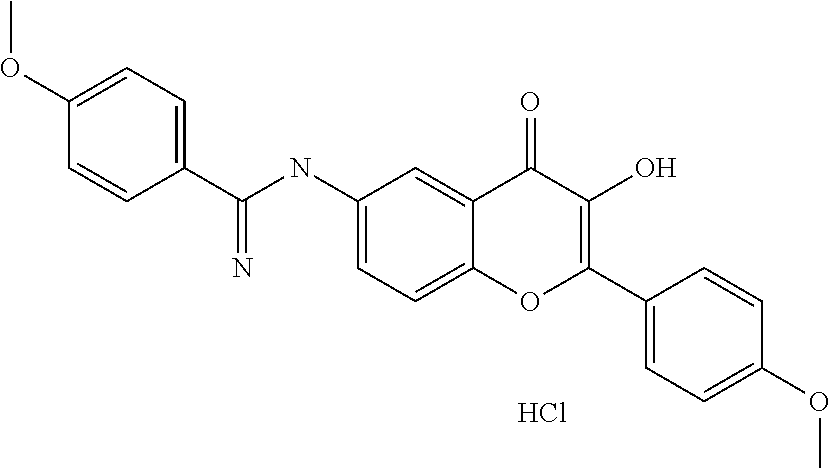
C1(NC(C2=CC=C(OC)C=C2)=N)=CC=C2C(=C1)C(=O)C(O)=C(C1=CC=C(OC)C=C1)O2.Cl
